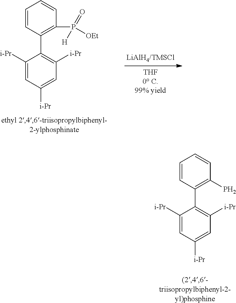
C1=CC(C2=C([i-Pr])C=C([i-Pr])C=C2[i-Pr])=C(P([OEt])(=O)[H])C=C1.C1=CC(C2=C([i-Pr])C=C([i-Pr])C=C2[i-Pr])=C(P)C=C1
